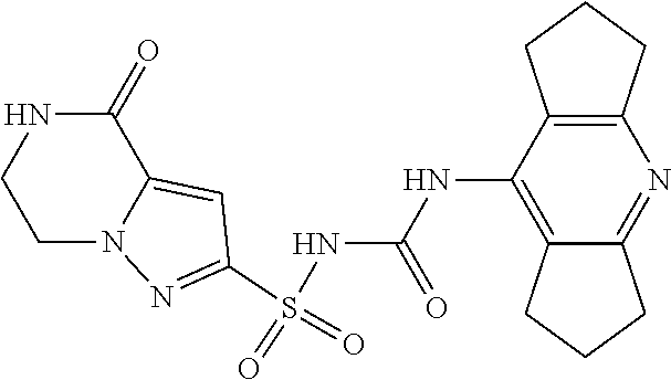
S(NC(NC1=C2C(=NC3=C1CCC3)CCC2)=O)(=O)(=O)C1=NN2C(=C1)C(=O)NCC2
